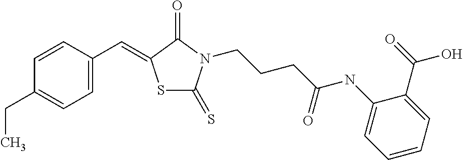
C(C)C1=CC=C(C=C2SC(=S)N(CCCC(NC3=CC=CC=C3C(=O)O)=O)C2=O)C=C1
